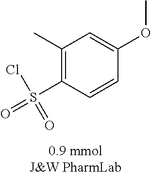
C1(C)=C(S(=O)(Cl)=O)C=CC(OC)=C1
